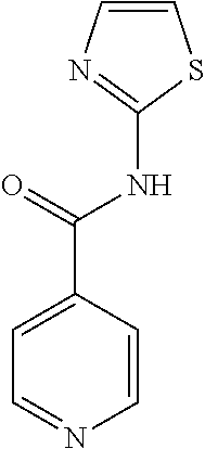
C1=CN=C(NC(C2=CC=NC=C2)=O)S1
